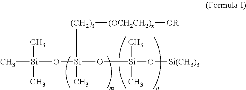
C[Si](O[Si](O[Si](C)(C)O[Si(CH3)3])([(CH2)3][(OCH2CH2)x][OR])C)(C)C
